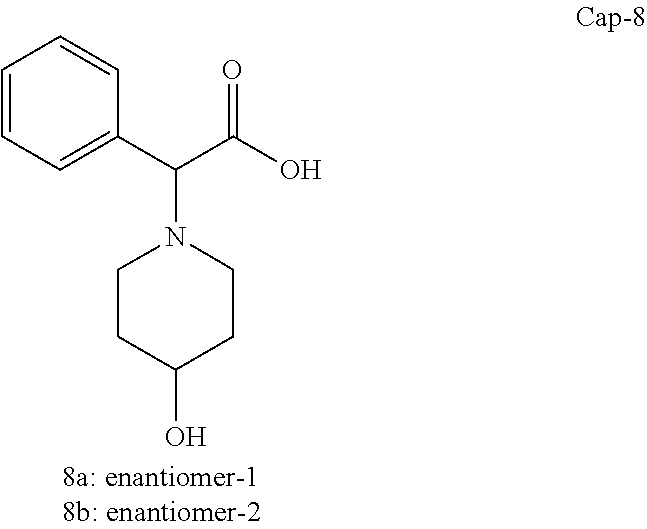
C1=CC=C(C(C(=O)O)N2CCC(O)CC2)C=C1
